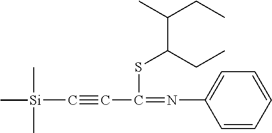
C(#CC(=NC1=CC=CC=C1)SC(C(CC)C)CC)[Si](C)(C)C
